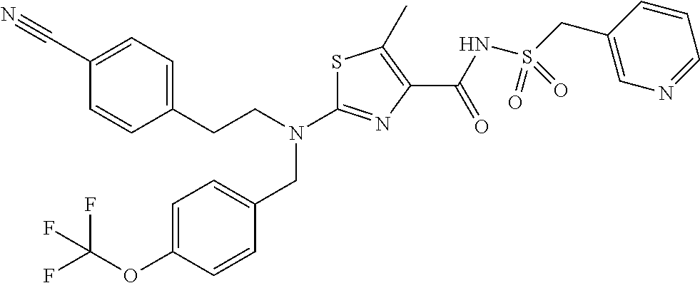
C1(C#N)=CC=C(CCN(CC2=CC=C(OC(F)(F)F)C=C2)C2=NC(C(NS(CC3=CN=CC=C3)(=O)=O)=O)=C(C)S2)C=C1
